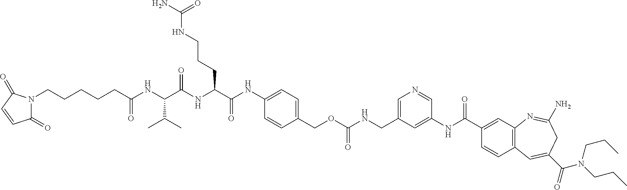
C1(CNC(OCC2=CC=C(NC(C(NC(C(NC(CCCCCN3C(=O)C=CC3=O)=O)C(C)C)=O)CCCNC(N)=O)=O)C=C2)=O)=CN=CC(NC(C2=CC3=C(C=C2)C=C(C(=O)N(CCC)CCC)CC(N)=N3)=O)=C1
